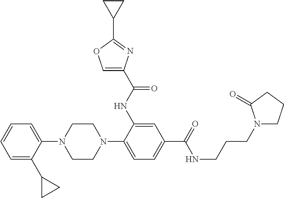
C1(N2CCN(C3=CC=C(C(NCCCN4CCCC4=O)=O)C=C3NC(=O)C3=COC(C4CC4)=N3)CC2)=CC=CC=C1C1CC1
